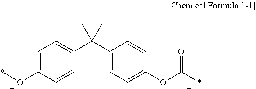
C1(O*)=CC=C(C(C2=CC=C(OC(*)=O)C=C2)(C)C)C=C1
